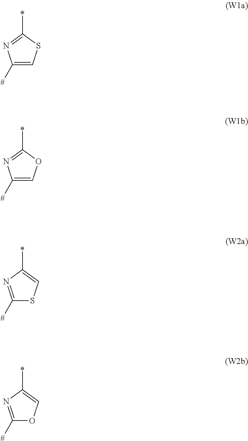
C1([#])=CSC(*)=N1.C1([#])=COC(*)=N1.C1([#])=NC(*)=CS1.C1([#])=NC(*)=CO1
